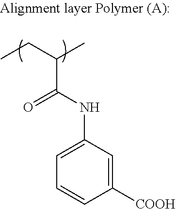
C(C(NC1=CC=CC([COOH])=C1)=O)(CC)C
